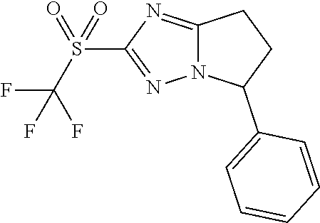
N12C(=NC(S(C(F)(F)F)(=O)=O)=N1)CCC2C1=CC=CC=C1
